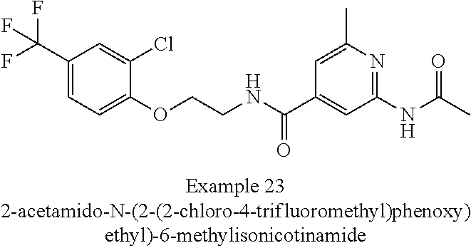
C1(C(F)(F)F)=CC=C(OCCNC(C2=CC(NC(=O)C)=NC(C)=C2)=O)C(Cl)=C1
